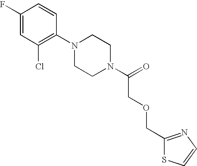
C1(F)=CC(Cl)=C(N2CCN(C(=O)COCC3=NC=CS3)CC2)C=C1
